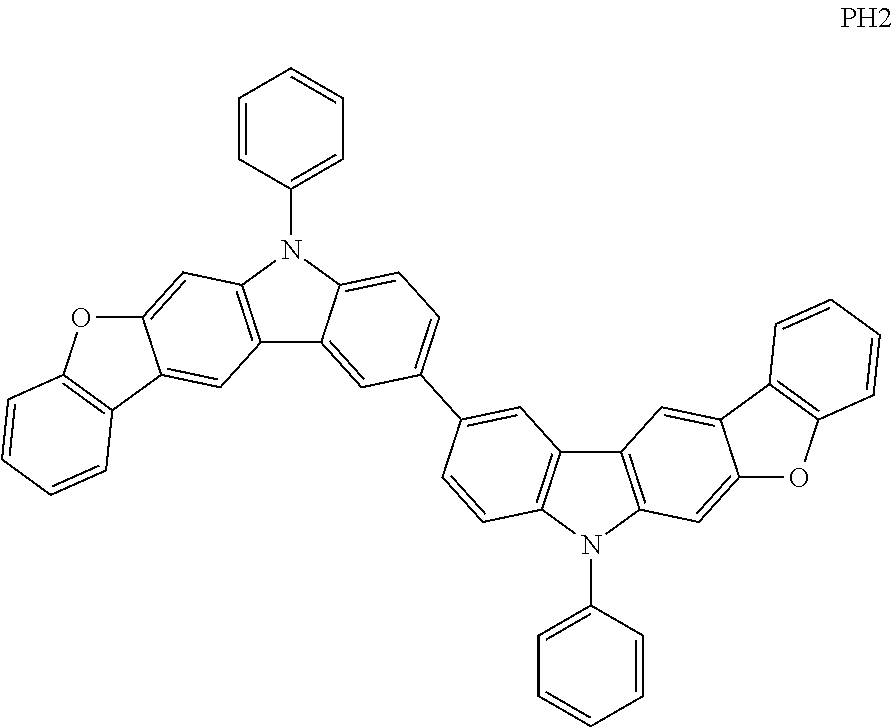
C12=C(N(C3=CC=CC=C3)C3=CC=C(C4=CC5=C(C=C4)N(C4=CC=CC=C4)C4=C5C=C5C(=C4)OC4=C5C=CC=C4)C=C13)C=C1C(=C2)C2=C(O1)C=CC=C2
